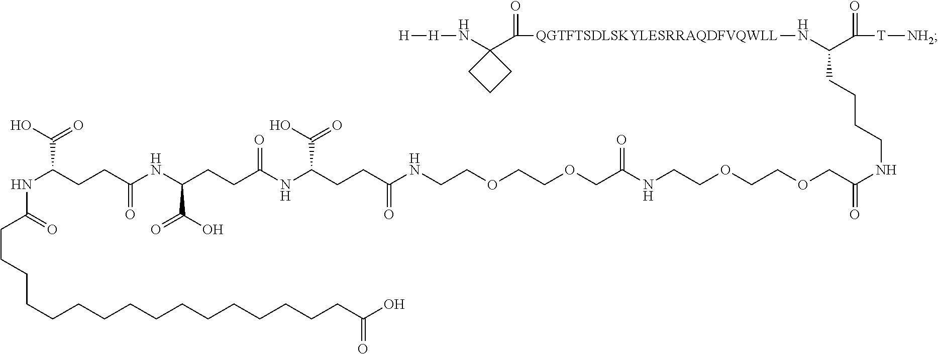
[QGTFTSDLSKYLESRRAQDFVQWLL](NC(C(=O)[T][NH2])CCCCNC(=O)COCCOCCNC(COCCOCCNC(CCC(NC(CCC(NC(CCC(NC(CCCCCCCCCCCCCCCCC(O)=O)=O)C(O)=O)=O)C(O)=O)=O)C(O)=O)=O)=O)C(=O)C1(N[H][H])CCC1
